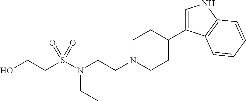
C1=C(C2CCN(CCN(S(CCO)(=O)=O)CC)CC2)C2=C(N1)C=CC=C2
